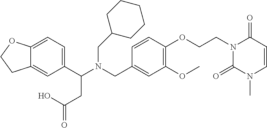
C1(C(N(CC2=CC(OC)=C(OCCN3C(=O)N(C)C=CC3=O)C=C2)CC2CCCCC2)CC(=O)O)=CC=C2C(=C1)CCO2
